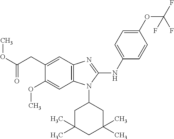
O(C(CC1=CC2=C(C=C1OC)N(C1CC(C)(C)CC(C)(C)C1)C(NC1=CC=C(OC(F)(F)F)C=C1)=N2)=O)C
